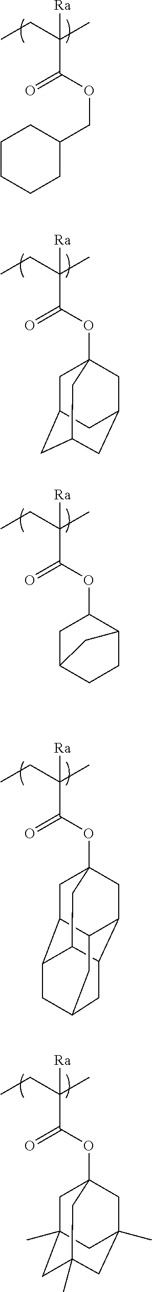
C([Ra])(C(=O)OCC1CCCCC1)(C)CC.C([Ra])(C(=O)OC12CC3CC(CC(C1)C3)C2)(C)CC.C([Ra])(C(=O)OC1CC2CCC1C2)(C)CC.C([Ra])(C(=O)OC12CC3C4C(C1)C1CC(CC3C1C2)C4)(C)CC.C([Ra])(C(=O)OC12CC3(C)CC(C)(C1)CC(C)(C2)C3)(C)CC
